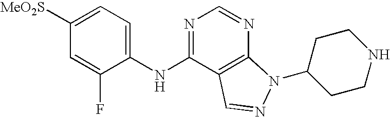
C1([MeO2S])=CC=C(NC2=NC=NC3=C2C=NN3C2CCNCC2)C(F)=C1
